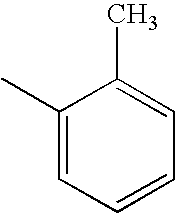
C1(C)=CC=CC=C1C
